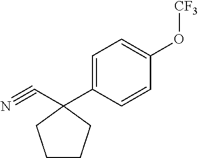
C1=C(C2(C#N)CCCC2)C=CC(O[CF3])=C1
